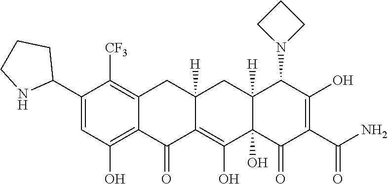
C12=C(O)C=C(C3CCCN3)C([CF3])=C1CC1([H])C(=C(O)C3(O)C([H])(C1)C(N1CCC1)C(O)=C(C(N)=O)C3=O)C2=O
